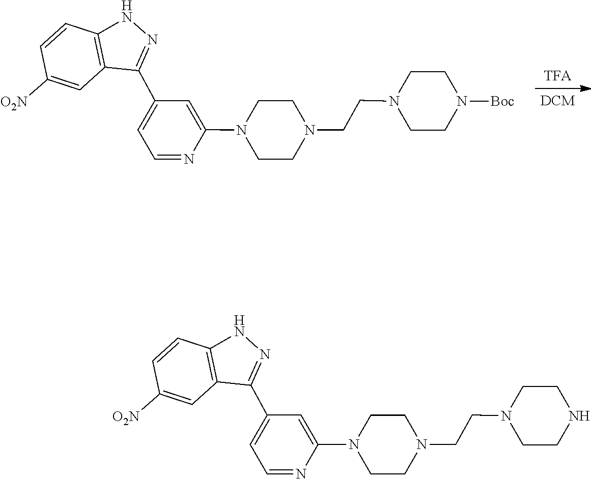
C1CN(C2=CC(C3=NNC4=C3C=C([O2N])C=C4)=CC=N2)CCN1CCN1CCN([Boc])CC1.C1CN(C2=CC(C3=NNC4=C3C=C([O2N])C=C4)=CC=N2)CCN1CCN1CCNCC1
